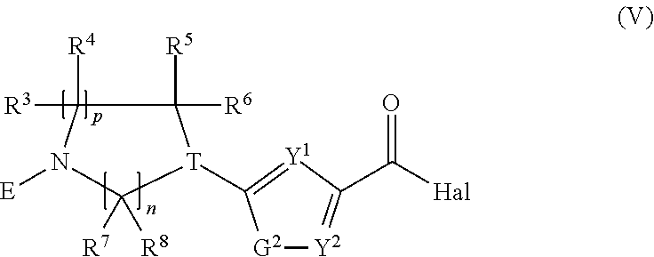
[E]N1C([R4])([R3])C([R5])([R6])[T](C2=[Y1]C(C(=O)[Hal])=[Y2][G2]2)C1([R7])[R8]
